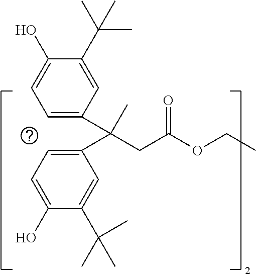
C1=C(C(C2=CC=C(O)C(C(C)(C)C)=C2)(C)CC(OCC)=O)C=C(C(C)(C)C)C(O)=C1
